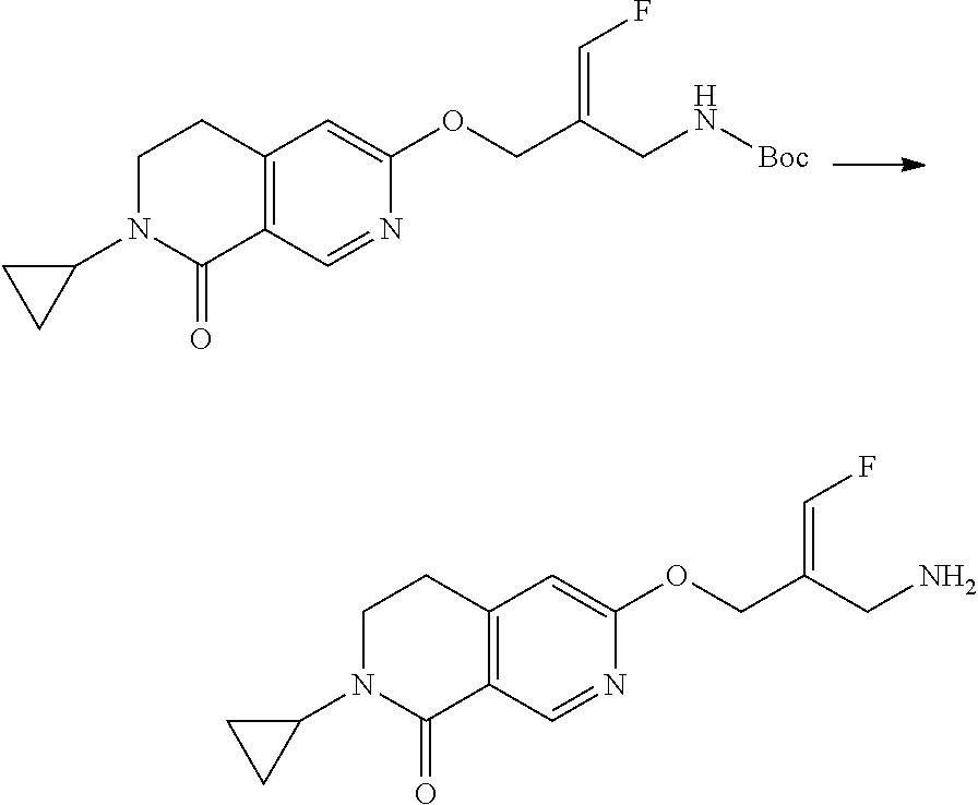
C12=C(C=NC(OCC(CN[Boc])=CF)=C1)C(=O)N(C1CC1)CC2.C12=C(C=NC(OCC(CN)=CF)=C1)C(=O)N(C1CC1)CC2
